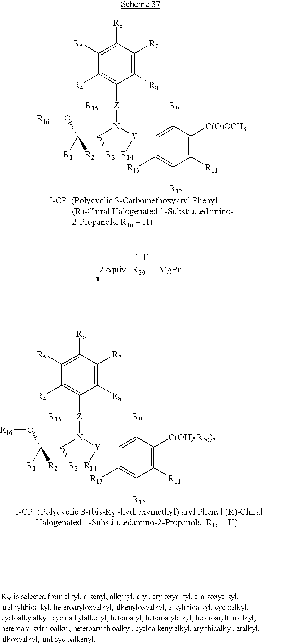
[THF].C1([R8])=C([R7])C([R6])=C([R5])C([R4])=C1[Z]([R15])N(C([R3])C([R1])([R2])O[R16])[Y](C1=C([R9])C([C(O)OCH3])=C([R11])C([R12])=C1[R13])[R14].[R20][MgBr].C1([R8])=C([R7])C([R6])=C([R5])C([R4])=C1[Z]([R15])N(C([R3])C([R1])([R2])O[R16])[Y](C1=C([R9])C([C(OH)(R20)2])=C([R11])C([R12])=C1[R13])[R14]
